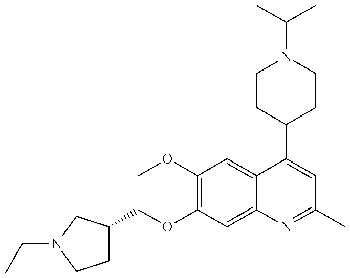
C(OC1=C(OC)C=C2C(=C1)N=C(C)C=C2C1CCN(C(C)C)CC1)C1CCN(CC)C1
